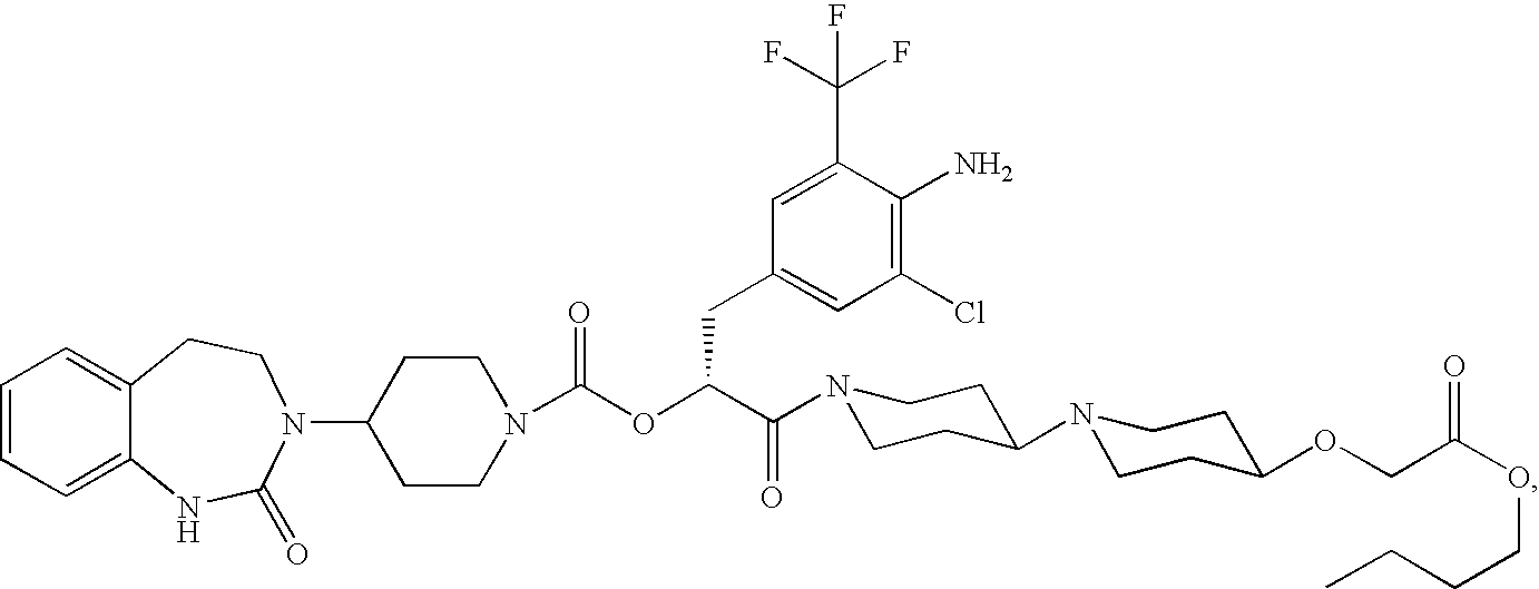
C1=CC=C2C(=C1)CCN(C1CCN(C(OC(C(=O)N3CCC(N4CCC(OCC(OCCCC)=O)CC4)CC3)CC3=CC(Cl)=C(N)C(C(F)(F)F)=C3)=O)CC1)C(=O)N2
